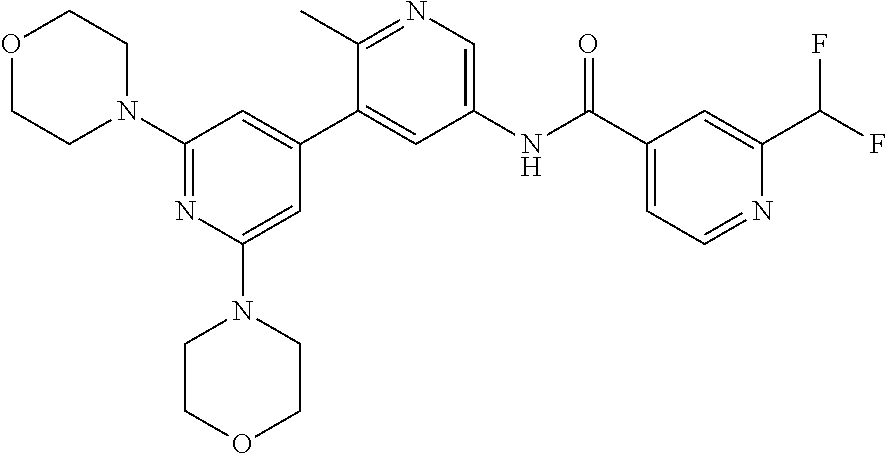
O1CCN(C2=NC(N3CCOCC3)=CC(C3=CC(NC(C4=CC=NC(C(F)F)=C4)=O)=CN=C3C)=C2)CC1
